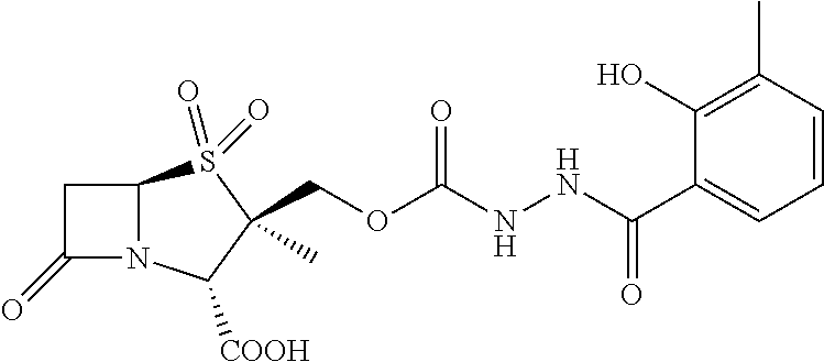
C1C(=O)N2C1S(=O)(=O)C(C)(COC(NNC(C1=CC=CC(C)=C1O)=O)=O)C2[COOH]
